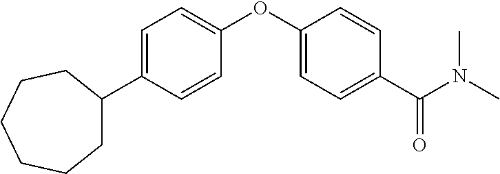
C1=C(C2CCCCCC2)C=CC(OC2=CC=C(C(N(C)C)=O)C=C2)=C1
